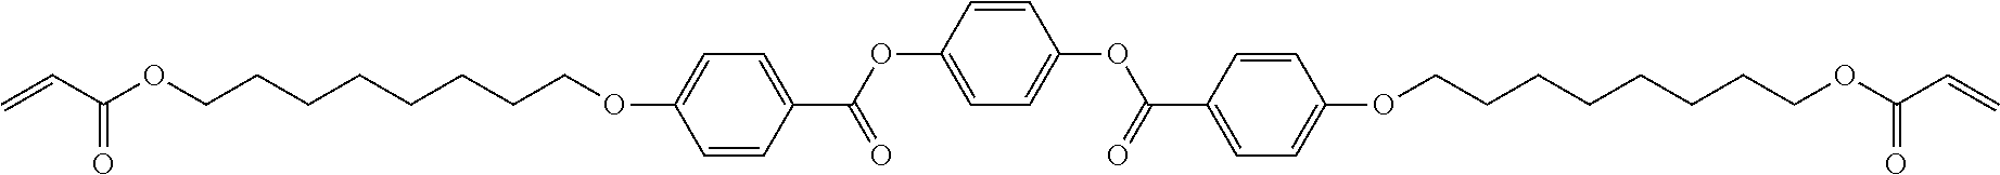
C=CC(OCCCCCCCCOC1=CC=C(C(OC2=CC=C(OC(C3=CC=C(OCCCCCCCCOC(C=C)=O)C=C3)=O)C=C2)=O)C=C1)=O
